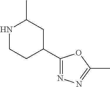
N1CCC(C2=NN=C(C)O2)CC1C
